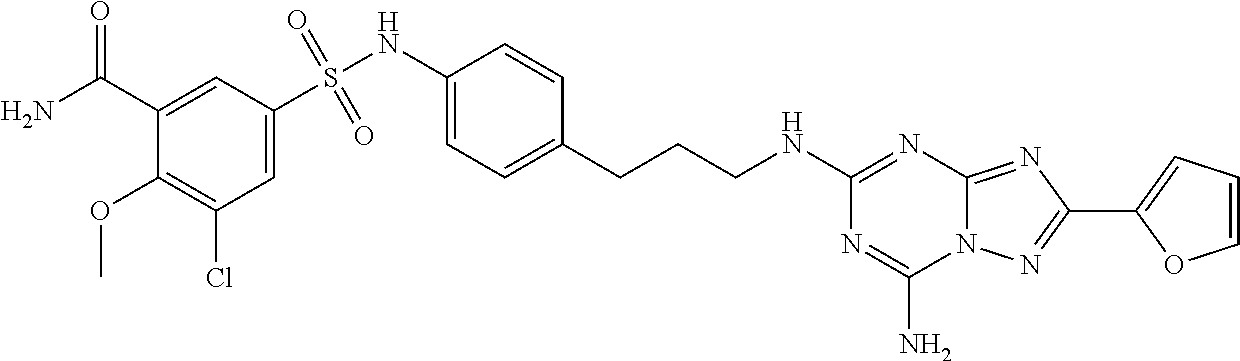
C1(C(N)=O)=CC(S(NC2=CC=C(CCCNC3=NC4=NC(C5=CC=CO5)=NN4C(N)=N3)C=C2)(=O)=O)=CC(Cl)=C1OC
